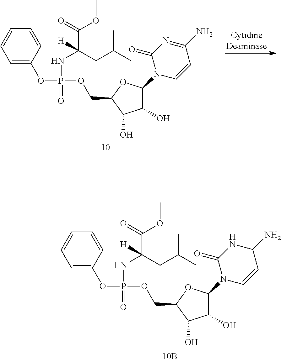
C1=CC=C(OP(NC(C(=O)OC)(CC(C)C)[H])(=O)OCC2C(O)C(O)C(N3C=CC(N)=NC3=O)O2)C=C1.C1=CC=C(OP(NC(C(=O)OC)(CC(C)C)[H])(=O)OCC2C(O)C(O)C(N3C=CC(N)NC3=O)O2)C=C1
